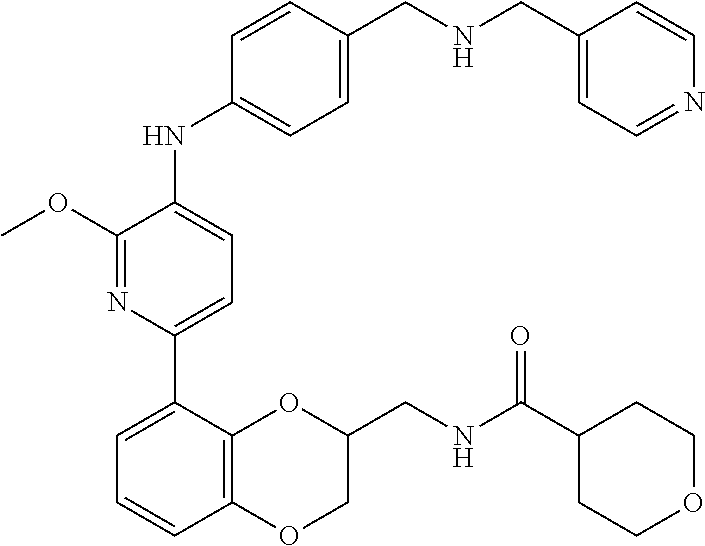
C1(C2=CC=C(NC3=CC=C(CNCC4=CC=NC=C4)C=C3)C(OC)=N2)=CC=CC2=C1OC(CNC(C1CCOCC1)=O)CO2
